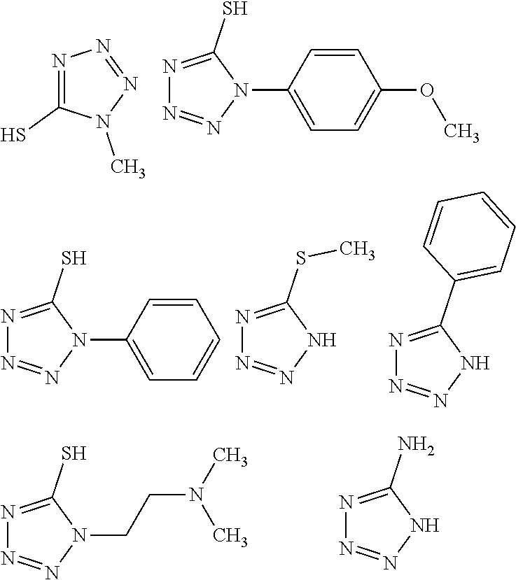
N1=C(S)N(C)N=N1.N1=C(S)N(C2=CC=C(OC)C=C2)N=N1.N1=C(S)N(C2=CC=CC=C2)N=N1.N1=C(SC)NN=N1.N1=C(C2=CC=CC=C2)NN=N1.N1=C(S)N(CCN(C)C)N=N1.N1=C(N)NN=N1
